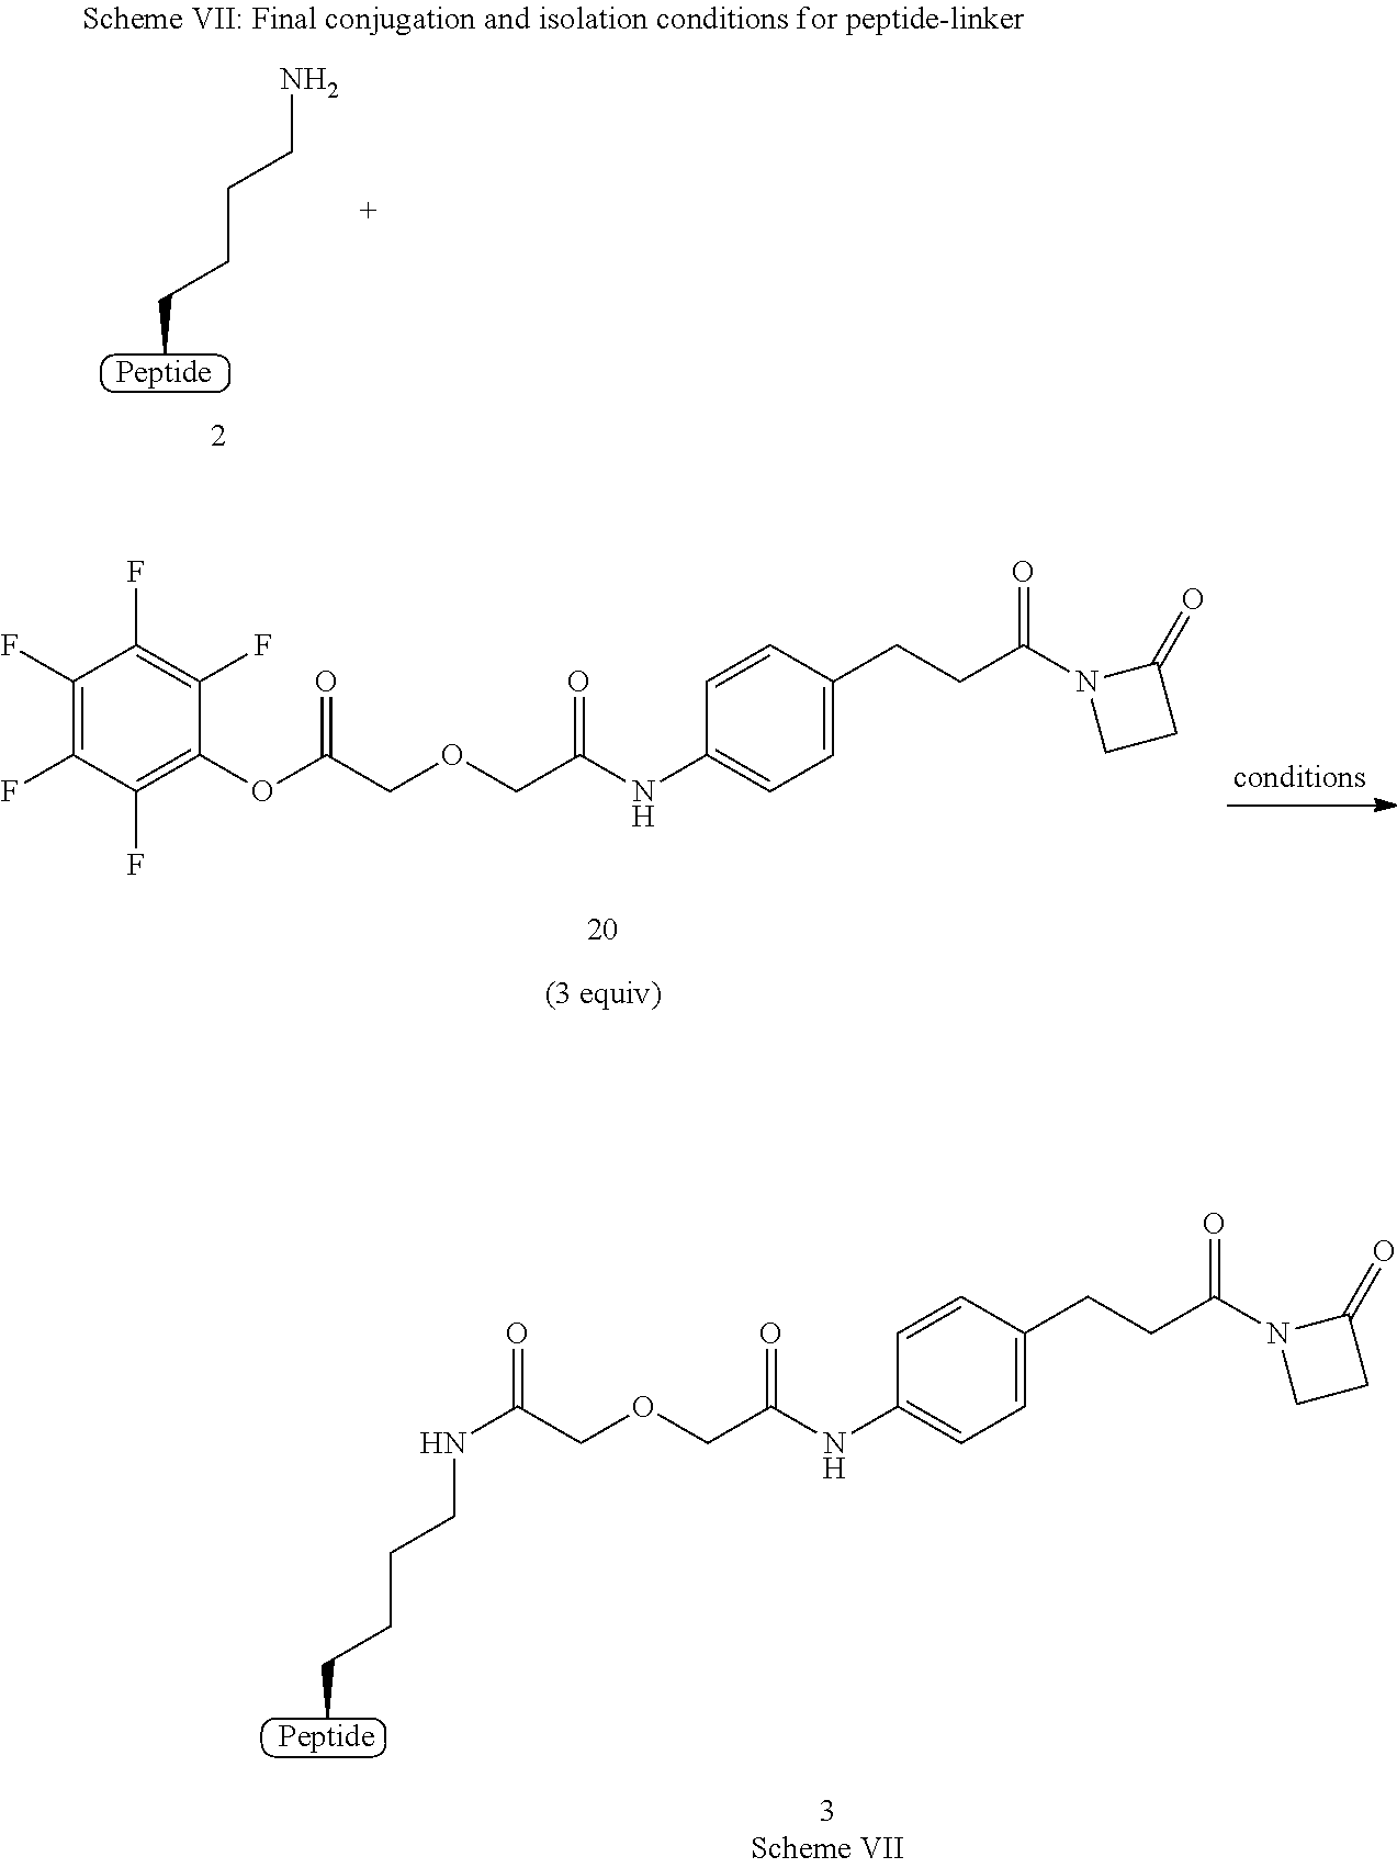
C1(F)=C(F)C(F)=C(OC(=O)COCC(NC2=CC=C(CCC(N3CCC3=O)=O)C=C2)=O)C(F)=C1F.C(=O)(COCC(NC1=CC=C(CCC(N2CCC2=O)=O)C=C1)=O)NCCCC[Peptide].NCCCC[Peptide]
